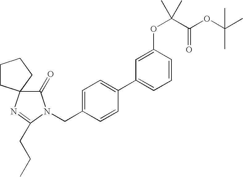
C1(=O)N(CC2=CC=C(C3=CC=CC(OC(C(=O)OC(C)(C)C)(C)C)=C3)C=C2)C(CCC)=NC12CCCC2
